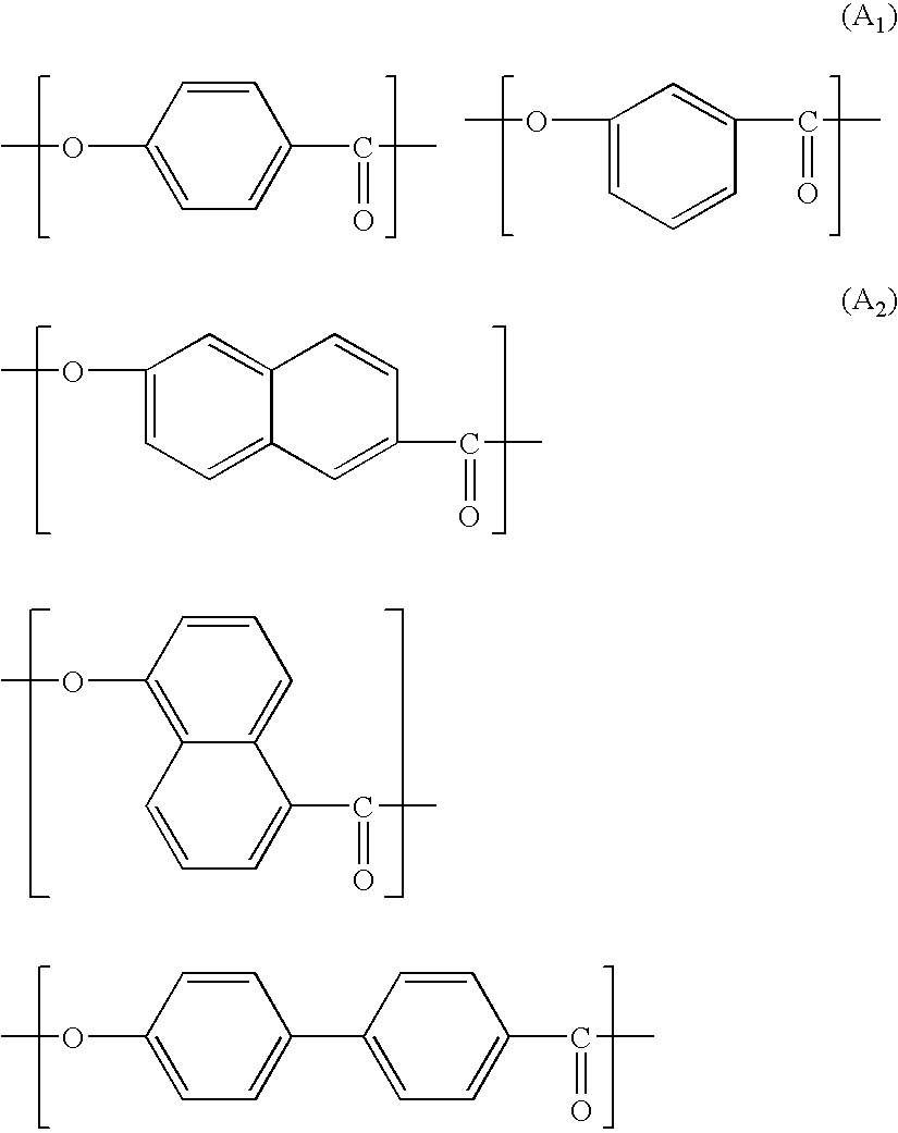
C1(OC)=CC=CC(C(C)=O)=C1.C1=CC(OC)=CC=C1C(C)=O.C1(OC)=CC=C2C(=C1)C=CC(C(C)=O)=C2.C1(OC)=C2C(=CC=C1)C(C(C)=O)=CC=C2.C1(OC)=CC=C(C2=CC=C(C(C)=O)C=C2)C=C1
